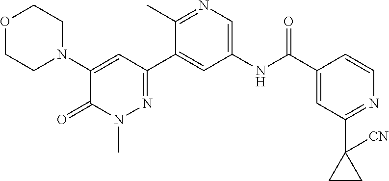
O1CCN(C2=CC(C3=CC(NC(C4=CC(C5([CN])CC5)=NC=C4)=O)=CN=C3C)=NN(C)C2=O)CC1
